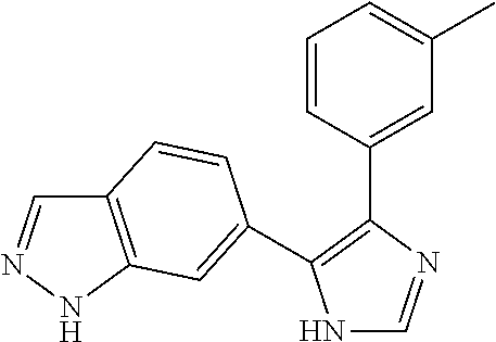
N1C=NC(C2=CC(C)=CC=C2)=C1C1=CC2=C(C=NN2)C=C1
